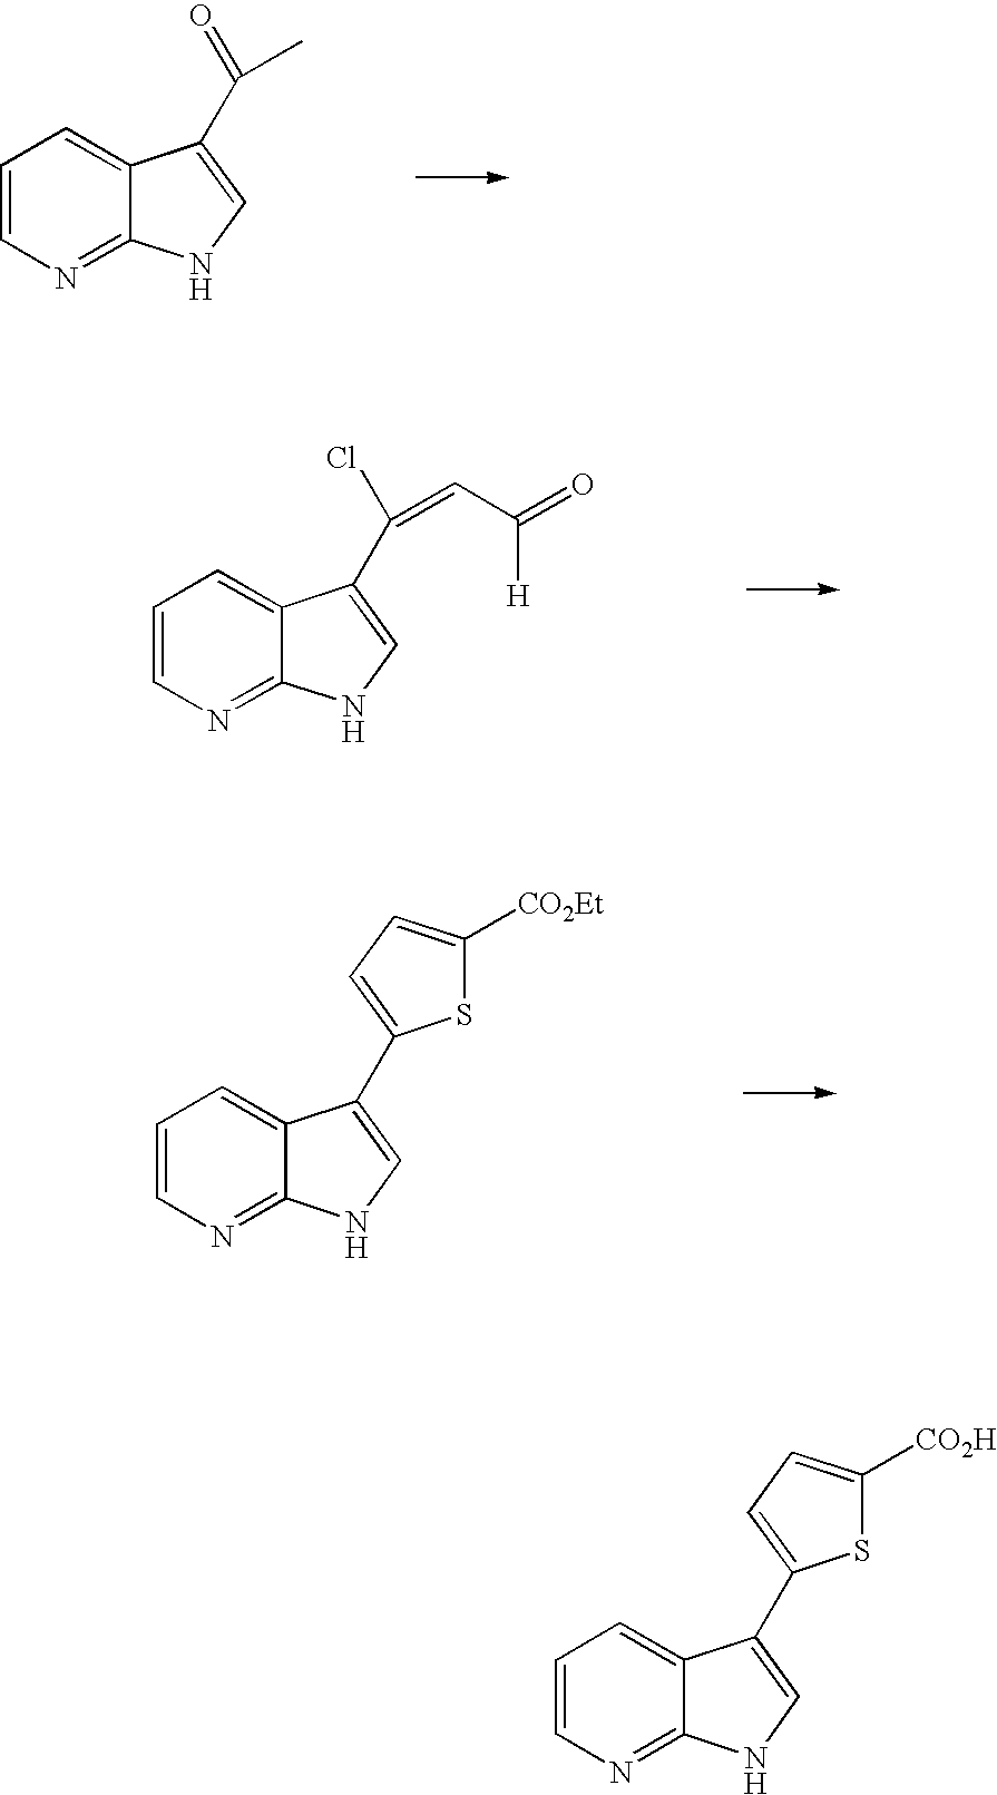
C1=CN=C2C(=C1)C(C(C)=O)=CN2.C1=CN=C2C(=C1)C(C(=CC([H])=O)Cl)=CN2.C1=CN=C2C(=C1)C(C1=CC=C([CO2Et])S1)=CN2.C1=CN=C2C(=C1)C(C1=CC=C([CO2H])S1)=CN2
